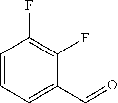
C1=CC=C(C=O)C(F)=C1F
